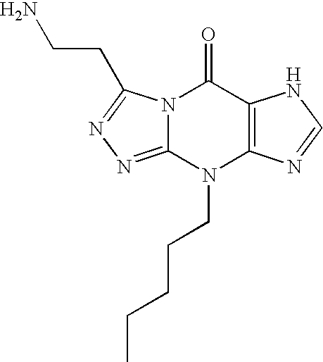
NCCC1=NN=C2N1C(=O)C1=C(N2CCCCC)N=CN1
